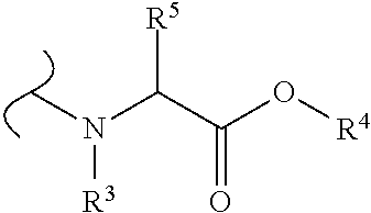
CN(C(C(=O)O[R4])[R5])[R3]
